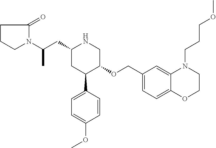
C1(CC(N2C(=O)CCC2)C)CC(C2=CC=C(OC)C=C2)C(OCC2=CC=C3C(=C2)N(CCCOC)CCO3)CN1
